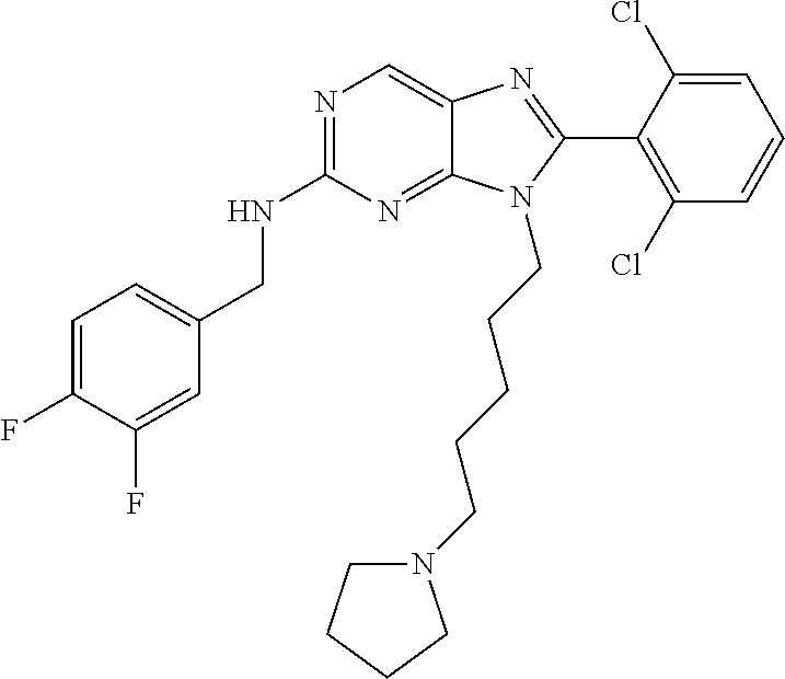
C1=C(F)C(F)=CC(CNC2=NC=C3C(=N2)N(CCCCCN2CCCC2)C(C2=C(Cl)C=CC=C2Cl)=N3)=C1
